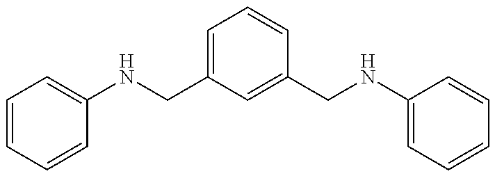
C1=CC=CC(NCC2=CC=CC(CNC3=CC=CC=C3)=C2)=C1
